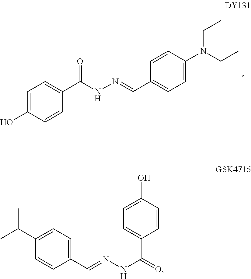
C1(O)=CC=C(C(=O)NN=CC2=CC=C(N(CC)CC)C=C2)C=C1.C1=CC(C=NNC(=O)C2=CC=C(O)C=C2)=CC=C1C(C)C
